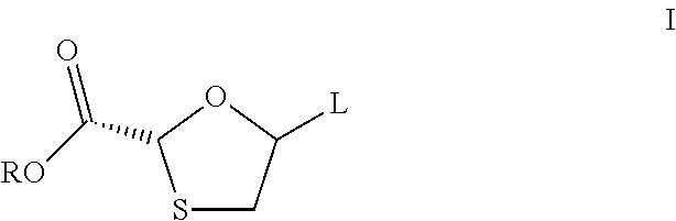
S1CC([L])OC1C([RO])=O
